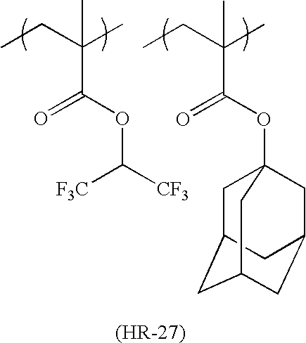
CCC(C)(C)C(OC([CF3])[CF3])=O.CCC(C)(C)C(OC12CC3CC(CC(C1)C3)C2)=O
